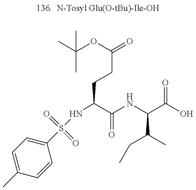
C1(C)=CC=C(S(NC(CCC(=O)OC(C)(C)C)C(NC(C(O)=O)C(C)CC)=O)(=O)=O)C=C1
